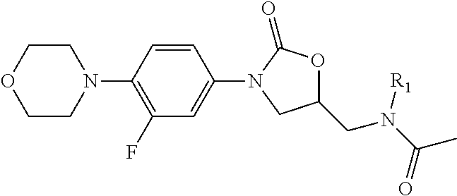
C1COCCN1C1=C(F)C=C(N2C(=O)OC(CN(C(C)=O)[R1])C2)C=C1
